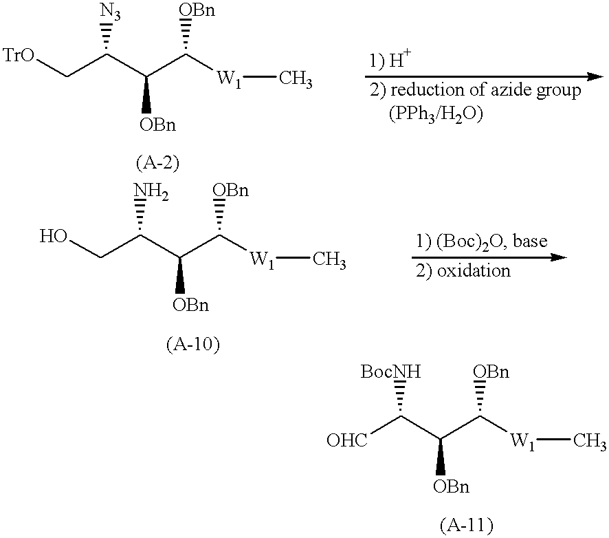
[TrO]CC(C(C([W1]C)[OBn])[OBn])[N3].C(C(C([W1]C)[OBn])[OBn])(N)CO.C(C(C([W1]C)[OBn])[OBn])([BocNH])[OHC]
